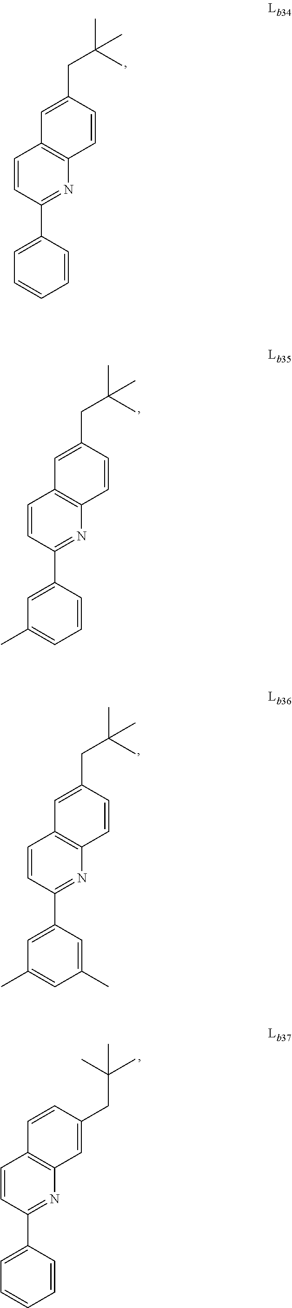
C1=CC(C2=CC=CC=C2)=NC2=C1C=C(CC(C)(C)C)C=C2.C1=CC(C2=CC(C)=CC=C2)=NC2=C1C=C(CC(C)(C)C)C=C2.C1=CC(C2=CC(C)=CC(C)=C2)=NC2=C1C=C(CC(C)(C)C)C=C2.C1=CC(C2=CC=CC=C2)=NC2=C1C=CC(CC(C)(C)C)=C2
